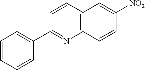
C1=CC=CC(C2=NC3=C(C=C2)C=C([NO2])C=C3)=C1
